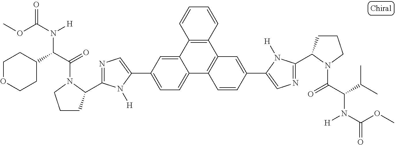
C12=CC(C3=CN=C(C4CCCN4C(C(C4CCOCC4)N(C(OC)=O)[H])=O)N3[H])=CC=C1C1=C(C3=C2C=CC=C3)C=C(C2=CN=C(C3CCCN3C(C(C(C)C)N(C(OC)=O)[H])=O)N2[H])C=C1
